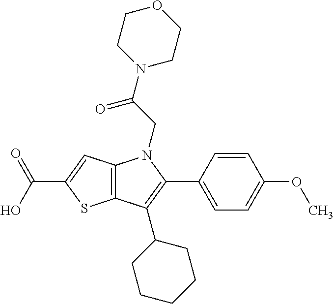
C12=C(C=C(C(O)=O)S1)N(CC(N1CCOCC1)=O)C(C1=CC=C(OC)C=C1)=C2C1CCCCC1
